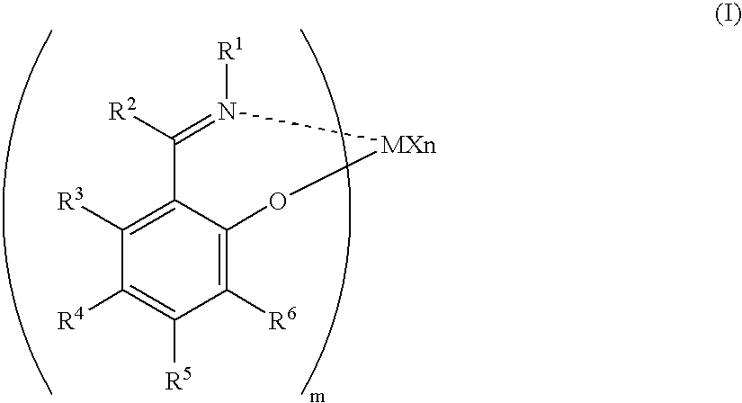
C1([R3])=C2C(=C([R6])C([R5])=C1[R4])O[MXn]N([R1])=C2[R2]
